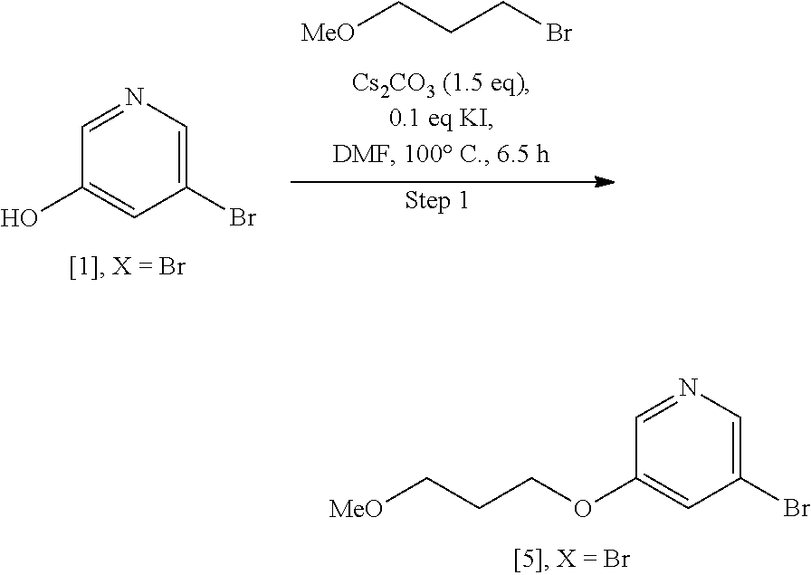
C1=NC=C(Br)C=C1O.[MeO]CCCBr.C1=NC=C(Br)C=C1OCCC[MeO]
